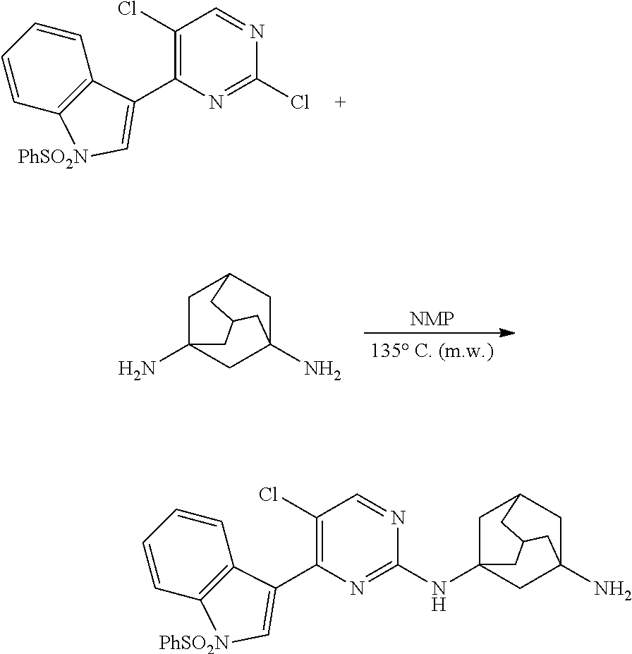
C1=CC=CC2=C1C(C1=C(Cl)C=NC(Cl)=N1)=C[PhSO2N]2.[NMP].NC12CC3(N)CC(C1)CC(C3)C2.C1=CC=CC2=C1C(C1=C(Cl)C=NC(NC34CC5(N)CC(C3)CC(C5)C4)=N1)=C[PhSO2N]2
